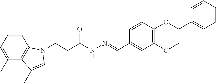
C1=CC=C(C)C2=C1N(CCC(NN=CC1=CC(OC)=C(OCC3=CC=CC=C3)C=C1)=O)C=C2C
